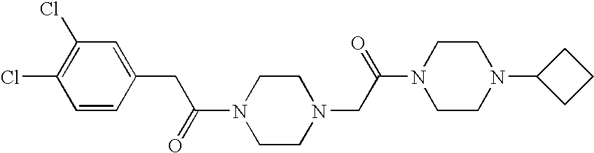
N1(C(=O)CC2=CC(Cl)=C(Cl)C=C2)CCN(CC(N2CCN(C3CCC3)CC2)=O)CC1
